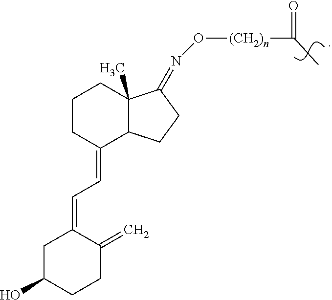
C1C(O)CCC(=C)C1=CC=C1CCCC2(C)C1CCC2=NO[(CH2)n]C(=O)C
